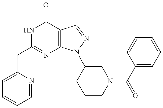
C1(CC2=NC3=C(C(=O)N2)C=NN3C2CCCN(C(C3=CC=CC=C3)=O)C2)=CC=CC=N1
